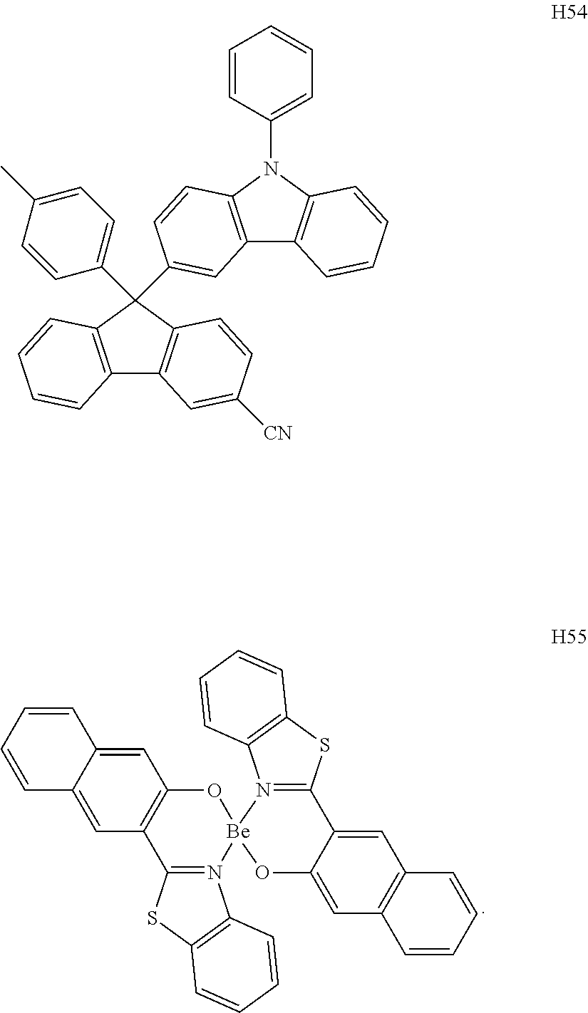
C1=CC2=CC3=C(C=C2C=C1)O[Be]1(N2=C3SC3=C2C=CC=C3)OC2=CC3=C(C=C2C2=N1C1=C(S2)C=CC=C1)C=CC=C3.C12=C(C(C3=CC=C(C)C=C3)(C3=CC4=C(N(C5=CC=CC=C5)C5=C4C=CC=C5)C=C3)C3=C1C=C([CN])C=C3)C=CC=C2
